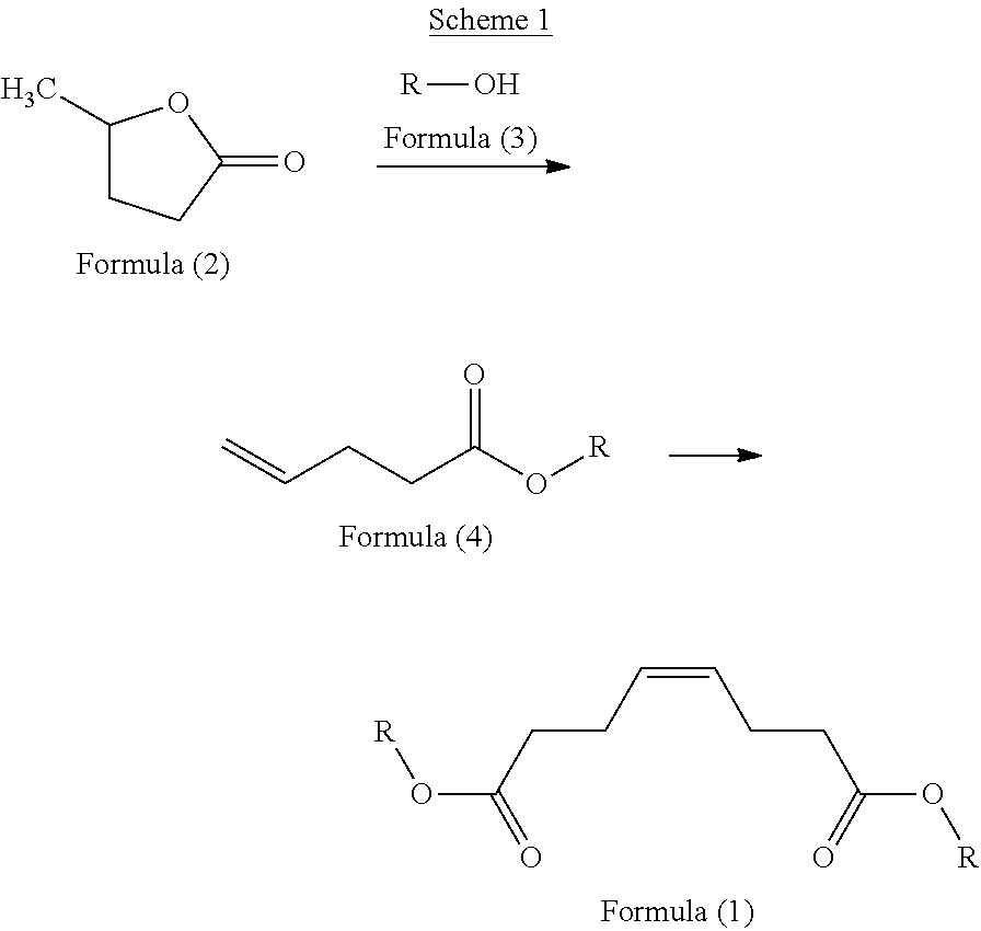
C1(C)CCC(=O)O1.[R]O.C=CCCC(O[R])=O.O(C(CCC=CCCC(O[R])=O)=O)[R]
